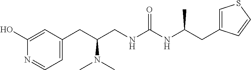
C1(CC(CNC(NC(C)CC2=CSC=C2)=O)N(C)C)=CC=NC(O)=C1
